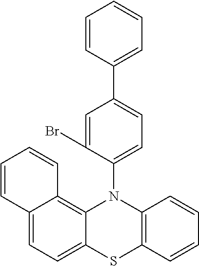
C12=CC=C3C(=C1C=CC=C2)N(C1=CC=C(C2=CC=CC=C2)C=C1Br)C1=C(S3)C=CC=C1
